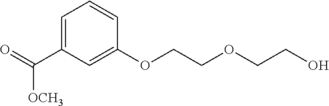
C1=C(C(=O)[OCH3])C=C(OCCOCCO)C=C1
